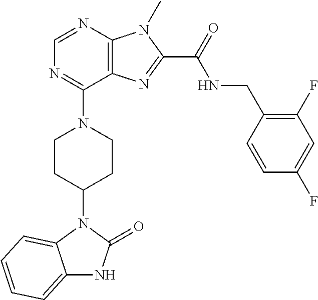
C1=NC2=C(C(N3CCC(N4C5=CC=CC=C5NC4=O)CC3)=N1)N=C(C(NCC1=C(F)C=C(F)C=C1)=O)N2C
